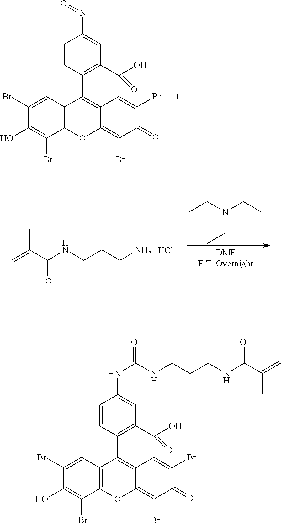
C1(Br)=CC2=C(C(Br)=C1O)OC1=C(Br)C(=O)C(Br)=CC1=C2C1=C(C(=O)O)C=C(N=O)C=C1.CCN(CC)CC.C=C(C(NCCCN)=O)C.Cl.C1(Br)=CC2=C(C(Br)=C1O)OC1=C(Br)C(=O)C(Br)=CC1=C2C1=C(C(=O)O)C=C(NC(=O)NCCCNC(C(=C)C)=O)C=C1
